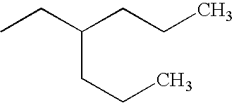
CCC(CCC)CCC
